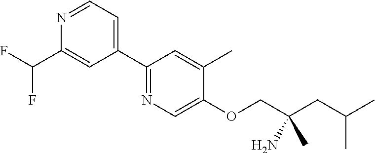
C1(C2=CC=NC(C(F)F)=C2)=NC=C(OCC(CC(C)C)(N)C)C(C)=C1
